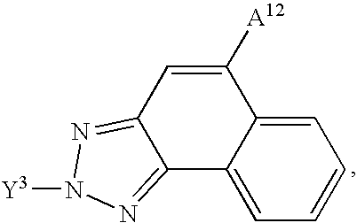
C1([A12])=CC2=NN([Y3])N=C2C2=CC=CC=C12
